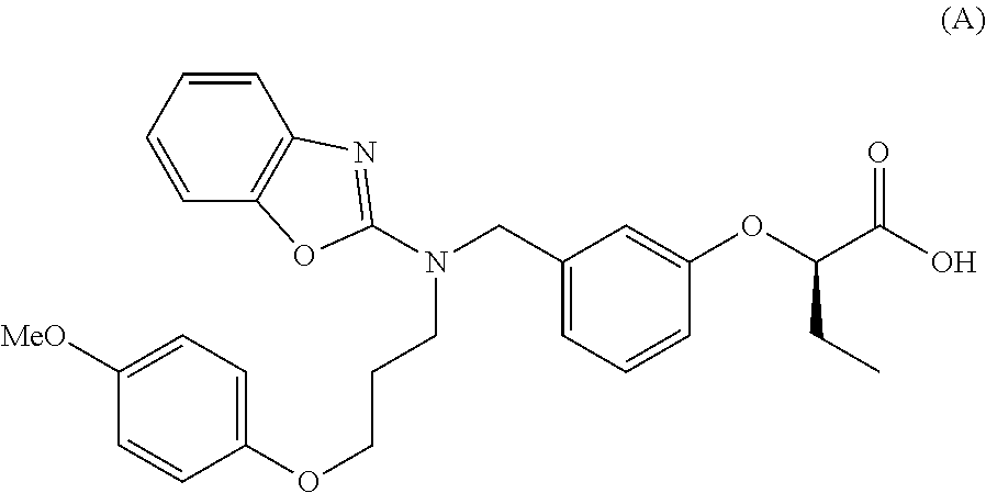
C1(CN(C2=NC3=C(O2)C=CC=C3)CCCOC2=CC=C([MeO])C=C2)=CC=CC(OC(C(O)=O)CC)=C1
